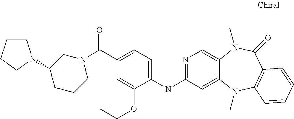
N1=C(NC2=CC=C(C(=O)N3CCCC(N4CCCC4)C3)C=C2OCC)C=C2C(=C1)N(C)C(=O)C1=C(N2C)C=CC=C1
